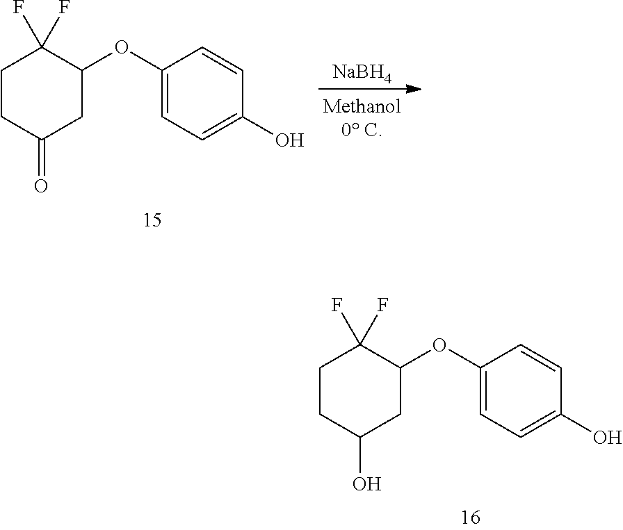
C1CC(O)CC(OC2=CC=C(O)C=C2)C1(F)F.C1CC(=O)CC(OC2=CC=C(O)C=C2)C1(F)F.[NaBH4]
